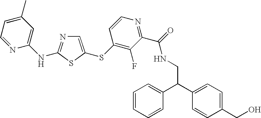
C1=C(C)C=C(NC2=NC=C(SC3=C(F)C(C(=O)NCC(C4=CC=C(CO)C=C4)C4=CC=CC=C4)=NC=C3)S2)N=C1
